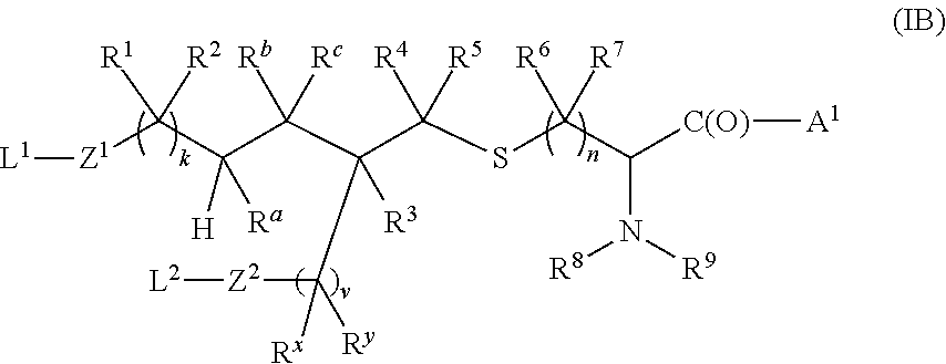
C(C(C(C(SC(C(N([R9])[R8])[C(O)][A1])([R6])[R7])([R4])[R5])([R3])C([Rx])([Ry])[Z2][L2])([Rb])[Rc])(C([Z1][L1])([R1])[R2])([Ra])[H]
